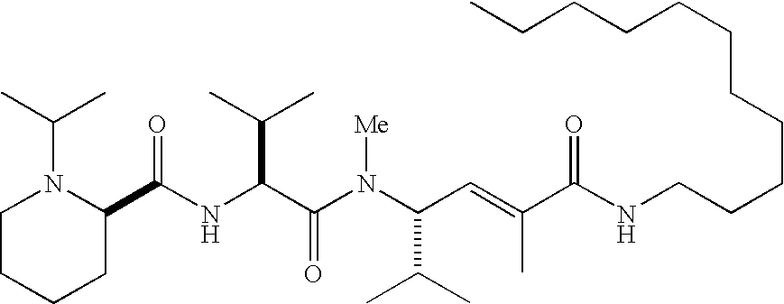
N(C(C(N(C(C(C)C)C=C(C)C(NCCCCCCCCCCC)=O)[Me])=O)C(C)C)C(C1N(C(C)C)CCCC1)=O
